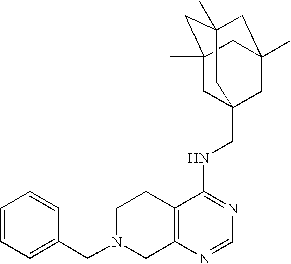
C12=C(N=CN=C1NCC13CC4(C)CC(C)(CC(C)(C1)C4)C3)CN(CC1=CC=CC=C1)CC2
